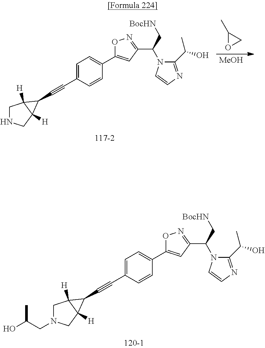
C1NCC2([H])C1([H])C2C#CC1=CC=C(C2=CC(C(N3C(C(C)O)=NC=C3)C[BocHN])=NO2)C=C1.[MeOH].C1(C)OC1.C1N(CC(C)O)CC2([H])C1([H])C2C#CC1=CC=C(C2=CC(C(N3C(C(C)O)=NC=C3)C[BocHN])=NO2)C=C1
